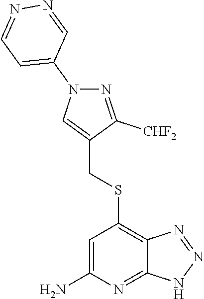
S(C1=C2C(=NC(N)=C1)NN=N2)CC1=CN(C2=CC=NN=C2)N=C1[CHF2]
